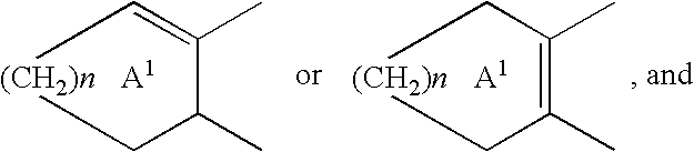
C1=C(C)C(C)C[(CH2)n]1.[A1].C1C(C)=C(C)C[(CH2)n]1.[A1]
